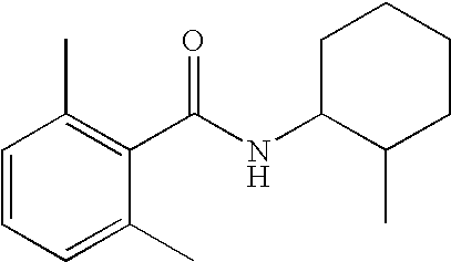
C1=CC=C(C)C(C(NC2C(C)CCCC2)=O)=C1C
